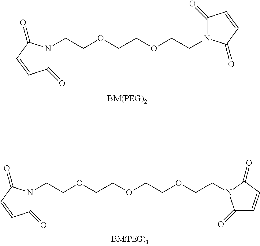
C1(=O)N(CCOCCOCCN2C(=O)C=CC2=O)C(=O)C=C1.C1(=O)N(CCOCCOCCOCCN2C(=O)C=CC2=O)C(=O)C=C1
